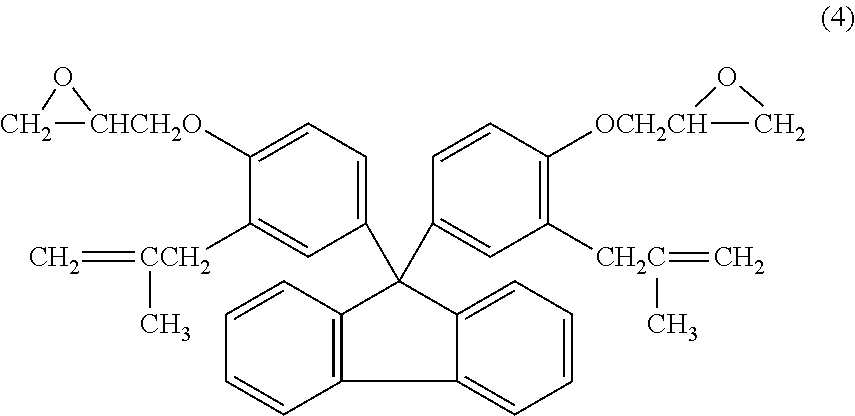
C12=CC=CC=C1C(C1=CC([CH2C](=C)C)=C([OCH2CH]3CO3)C=C1)(C1=CC=C([CHCH2O]3CO3)C([CCH2](=C)C)=C1)C1=C2C=CC=C1
